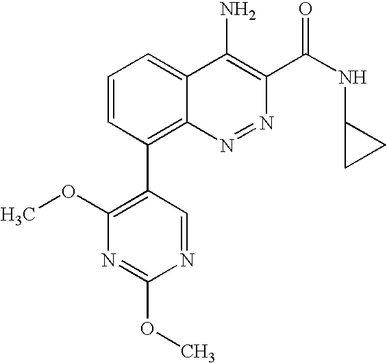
C1=CC(C2=C(OC)N=C(OC)N=C2)=C2C(=C1)C(N)=C(C(NC1CC1)=O)N=N2
